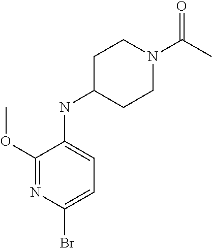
C1(NC2=CC=C(Br)N=C2OC)CCN(C(C)=O)CC1
